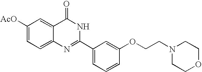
C1=C2C(=CC([AcO])=C1)C(=O)NC(C1=CC=CC(OCCN3CCOCC3)=C1)=N2
